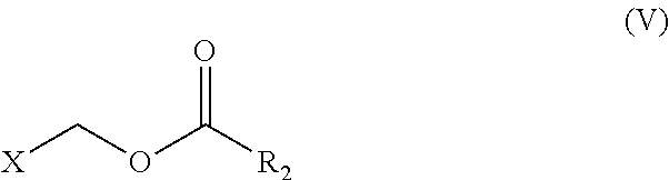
[X]COC([R2])=O
